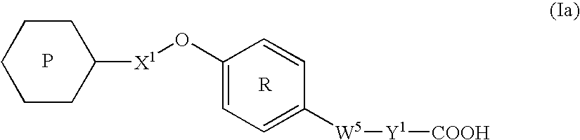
C1CCCCC1[X1]OC1=CC=C([W5][Y1][COOH])C=C1.P
